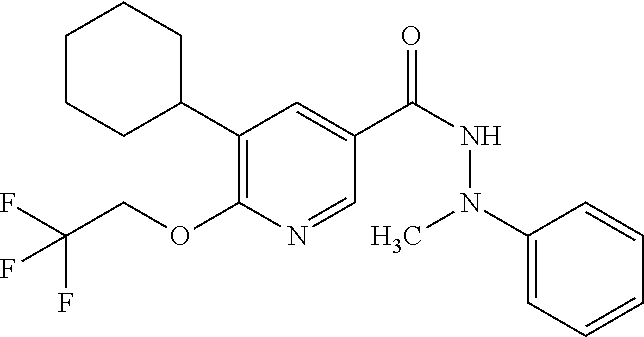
C1(C2CCCCC2)=C(OCC(F)(F)F)N=CC(C(NN(C)C2=CC=CC=C2)=O)=C1
